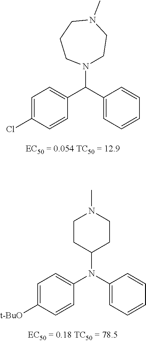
C1=CC=C(C(C2=CC=C(Cl)C=C2)N2CCN(C)CCC2)C=C1.C1=CC=C(N(C2=CC=C([t-BuO])C=C2)C2CCN(C)CC2)C=C1
